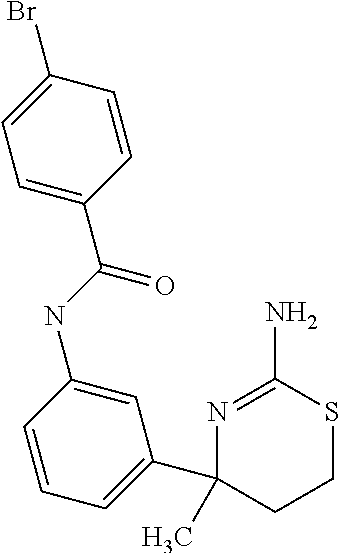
N(C1=CC(C2(C)CCSC(N)=N2)=CC=C1)C(C1=CC=C(Br)C=C1)=O
